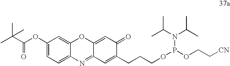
CC(C)(C)C(=O)OC1=CC=C2C(=C1)OC1=CC(=O)C(CCCOP(N(C(C)C)C(C)C)OCC[CN])=CC1=N2
